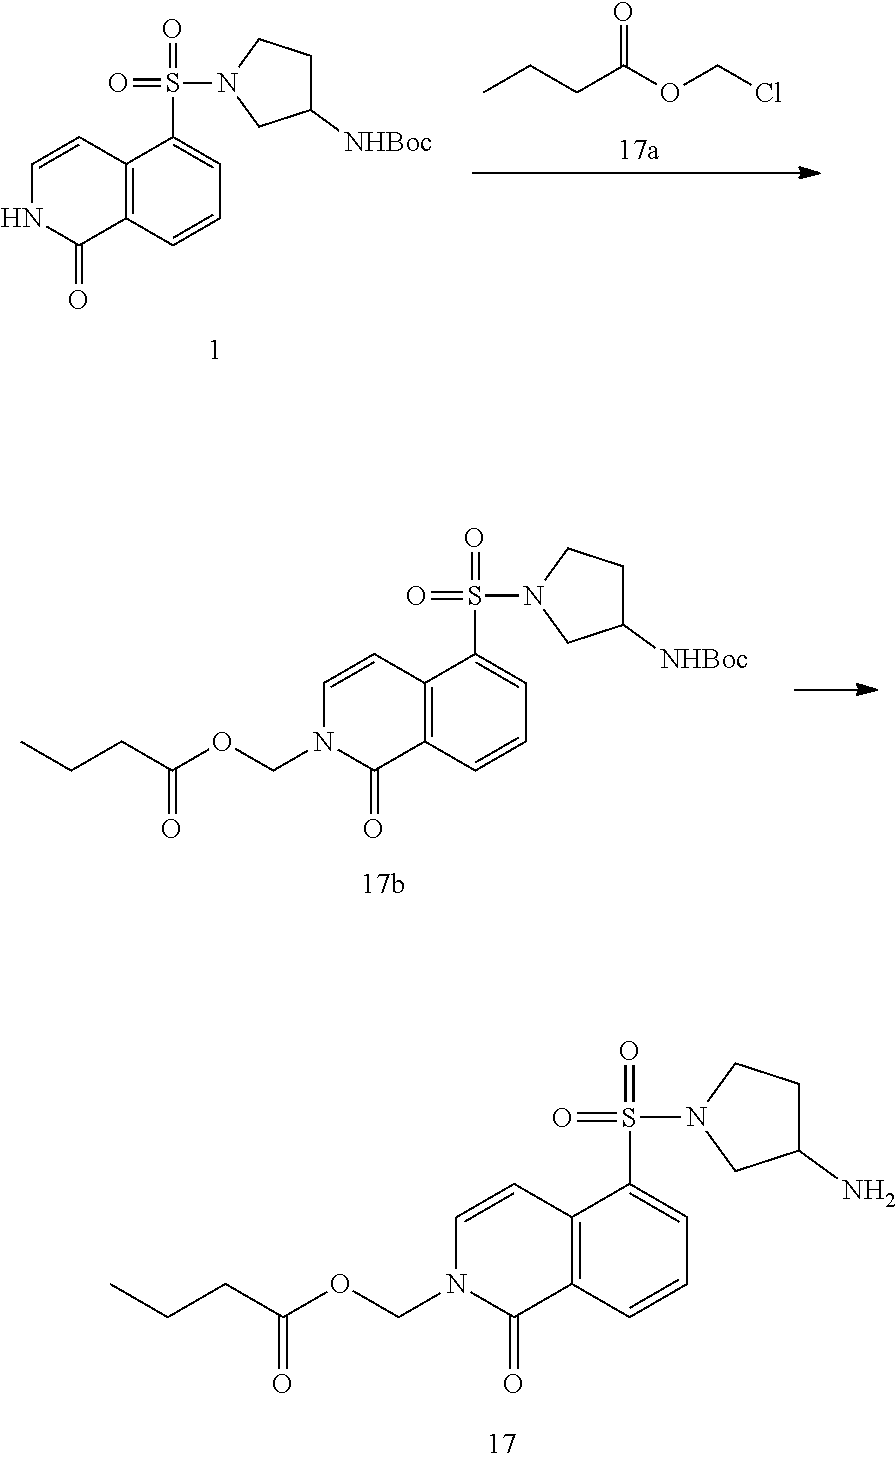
C12=C(C=CC=C1S(N1CC(N)CC1)(=O)=O)C(=O)N(COC(CCC)=O)C=C2.C12=C(C=CC=C1S(N1CC([NHBoc])CC1)(=O)=O)C(=O)NC=C2.O=C(OCCl)CCC.C12=C(C=CC=C1S(N1CC([NHBoc])CC1)(=O)=O)C(=O)N(COC(CCC)=O)C=C2
